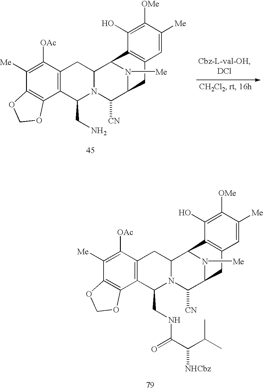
C1([OAc])=C([Me])C2=C(C3=C1CC1N(C3CNC(C(C(C)C)[NHCbz])=O)C([CN])C3N([Me])C1C1=C(C3)C=C([Me])C([OMe])=C1O)OCO2.C1([OAc])=C([Me])C2=C(C3=C1CC1N(C3CN)C([CN])C3N([Me])C1C1=C(C3)C=C([Me])C([OMe])=C1O)OCO2
